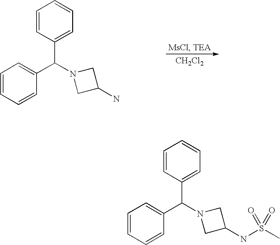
C1=CC(C(C2=CC=CC=C2)N2CC(N)C2)=CC=C1.[CH2Cl2].C1=CC(C(C2=CC=CC=C2)N2CC(NS(C)(=O)=O)C2)=CC=C1
